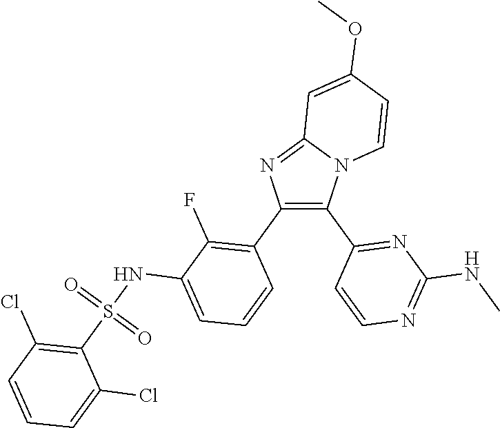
C12=NC(C3=C(F)C(NS(C4=C(Cl)C=CC=C4Cl)(=O)=O)=CC=C3)=C(C3=NC(NC)=NC=C3)N1C=CC(OC)=C2
